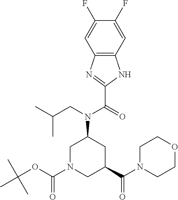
C12=C(C=C(F)C(F)=C1)NC(C(=O)N(CC(C)C)C1CN(C(=O)OC(C)(C)C)CC(C(N3CCOCC3)=O)C1)=N2
